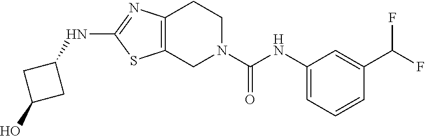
C12=C(CN(C(=O)NC3=CC=CC(C(F)F)=C3)CC1)SC(NC1CC(O)C1)=N2
